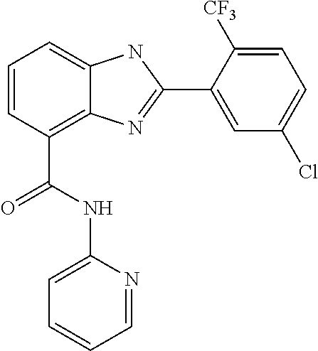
C1=CC(C(NC2=CC=CC=N2)=O)=C2C(=C1)NC(C1=CC(Cl)=CC=C1[CF3])=N2
